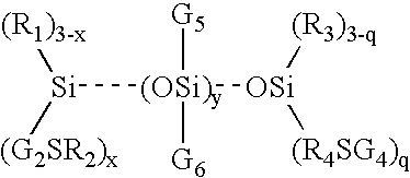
[Si]([(OSi)y]([OSi]([(R3)3-q])[(R4SG4)q])([G5])[G6])([(R1)3-x])[(G2SR2)x]
